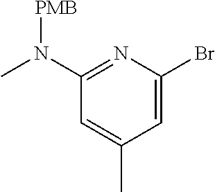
C1(N(C)[PMB])=NC(Br)=CC(C)=C1
